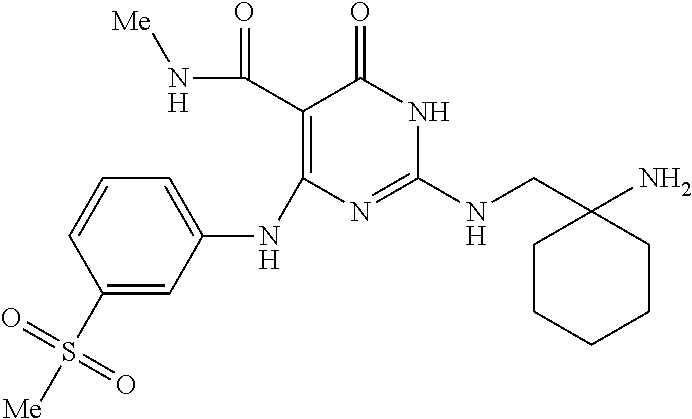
C1(C(=O)N[Me])=C(NC2=CC=CC(S(=O)(=O)[Me])=C2)N=C(NCC2(N)CCCCC2)NC1=O
